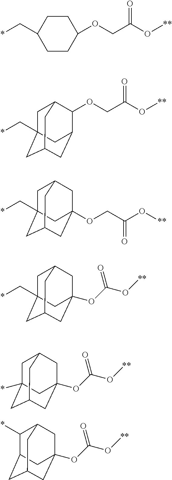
O(CC(O[**])=O)C1C2CC3CC(C*)(CC1C3)C2.O(CC(O[**])=O)C1CCC(C*)CC1.C1C2(C*)CC3CC(OCC(O[**])=O)(CC1C3)C2.C1C2(C*)CC3CC(OC(O[**])=O)(CC1C3)C2.C1C2(*)CC3CC(OC(O[**])=O)(CC1C3)C2.C1(*)C2CC3CC(OC(O[**])=O)(CC1C3)C2
